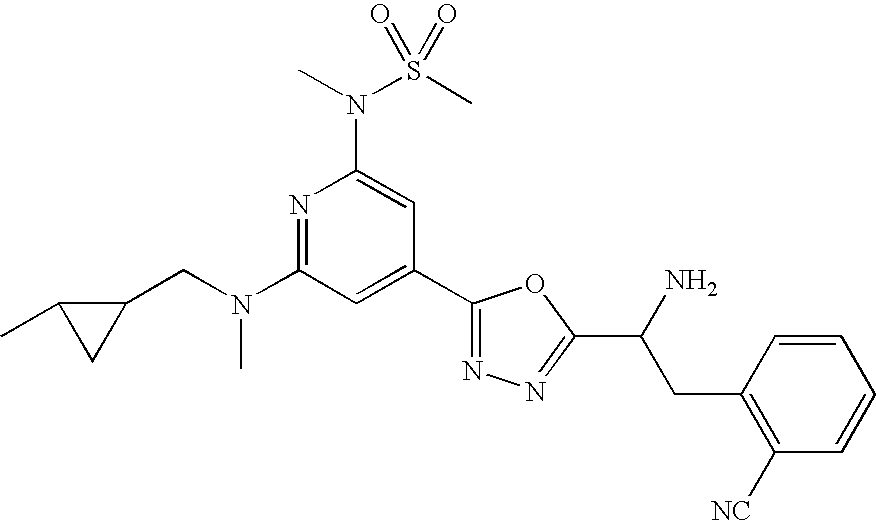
N1=C(N(CC2C(C)C2)C)C=C(C2=NN=C(C(N)CC3=C([NC])C=CC=C3)O2)C=C1N(S(C)(=O)=O)C
